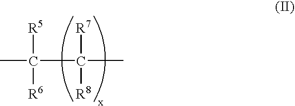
CC(C([R7])([R8])C)([R5])[R6]
